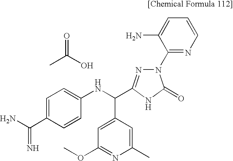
CC(O)=O.NC(C1=CC=C(NC(C2=CC(OC)=NC(C)=C2)C2=NN(C3=NC=CC=C3N)C(=O)N2)C=C1)=N
